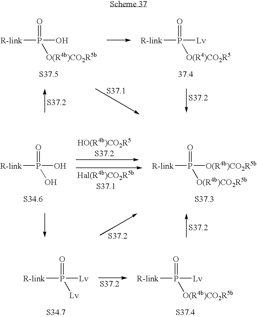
[R-link]P(O)(=O)[O(R4b)CO2R5b].[R-link]P([Lv])(=O)[O(R4)CO2R5].[R-link]P([Lv])(=O)[Lv].[R-link]P([Lv])(=O)[O(R4b)CO2R5b].[R-link]P(O)(=O)O.[R-link]P([O(R4b)CO2R5b])(=O)[O(R4b)CO2R5b]
